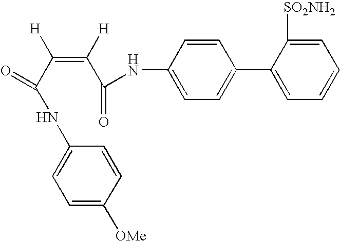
C1=CC(NC(C([H])=C(C(NC2=CC=C([OMe])C=C2)=O)[H])=O)=CC=C1C1=CC=CC=C1[SO2NH2]
